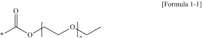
*C(OCCOCC)=O
